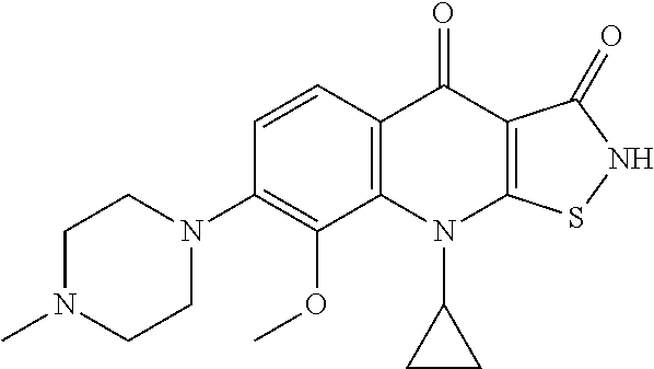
C12=C(C=CC(N3CCN(C)CC3)=C1OC)C(=O)C1=C(N2C2CC2)SNC1=O
